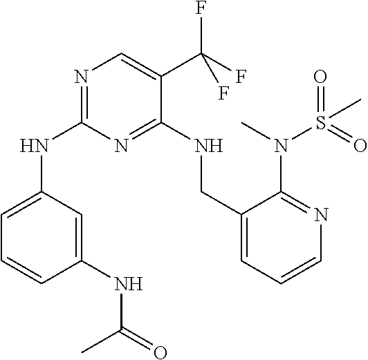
N(C1=NC=C(C(F)(F)F)C(NCC2=CC=CN=C2N(S(=O)(C)=O)C)=N1)C1=CC=CC(NC(=O)C)=C1
